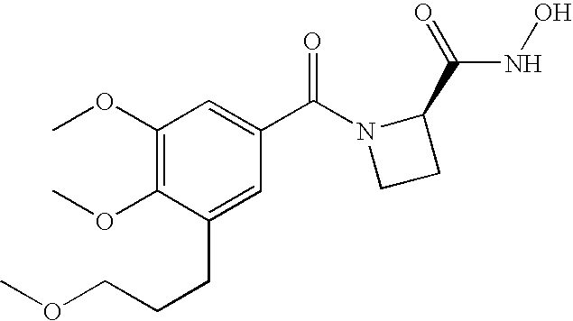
C1(OC)=C(OC)C(CCCOC)=CC(C(N2CCC2C(NO)=O)=O)=C1
